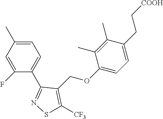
C1=C(C)C=C(F)C(C2=NSC([CF3])=C2COC2=CC=C(CC[COOH])C(C)=C2C)=C1
